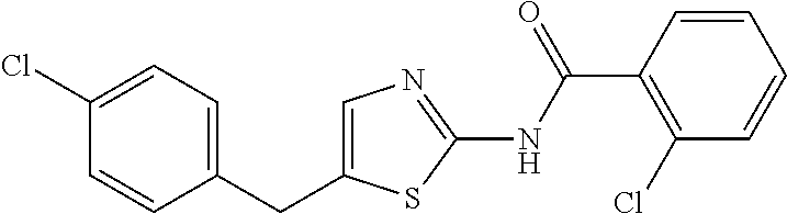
C1(Cl)=CC=C(CC2=CN=C(NC(C3=C(Cl)C=CC=C3)=O)S2)C=C1
